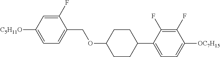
C1(F)=CC([C5H11O])=CC=C1COC1CCC(C2=CC=C([OC7H15])C(F)=C2F)CC1
